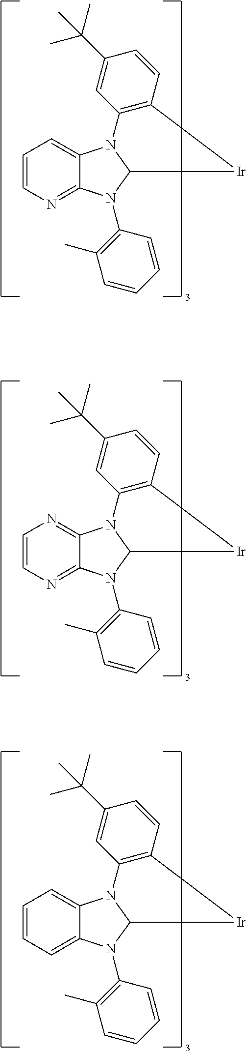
C1=CN=C2C(=C1)N1C(N2C2=C(C)C=CC=C2)[Ir]C2=C1C=C(C(C)(C)C)C=C2.C1=CN=C2C(=N1)N1C(N2C2=C(C)C=CC=C2)[Ir]C2=C1C=C(C(C)(C)C)C=C2.C1=CC=C2C(=C1)N1C(N2C2=C(C)C=CC=C2)[Ir]C2=C1C=C(C(C)(C)C)C=C2
